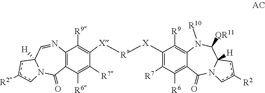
[R10]N1C2=C([R9])C([X][R][X]C3=C([R9])C4=C(C([R6])=C3[R7])C(=O)N3C([H])(C=N4)cc([R2])c3)=C([R7])C([R6])=C2C(=O)N2C([H])(C1[QR11])cc([R2])c2
